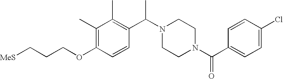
C(CCOC1=C(C)C(C)=C(C(N2CCN(C(C3=CC=C(Cl)C=C3)=O)CC2)C)C=C1)[MeS]
